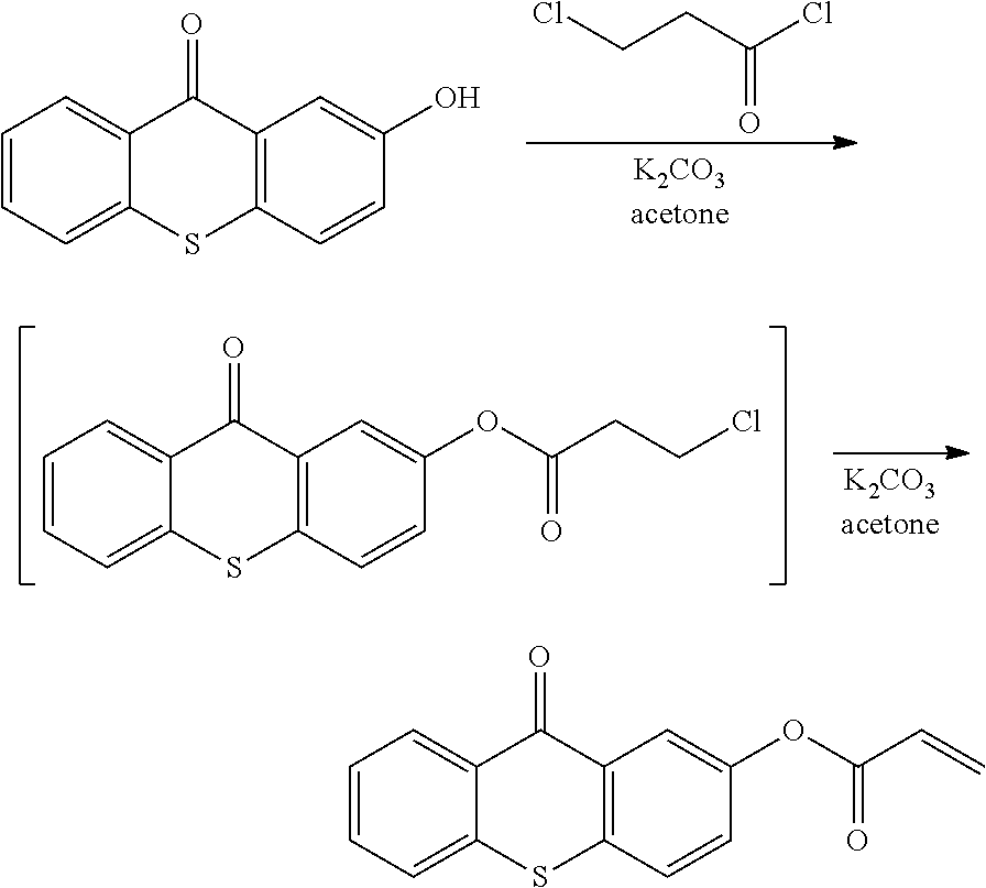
C1=CC=C2C(=C1)C(=O)C1=C(S2)C=CC(O)=C1.C(CC(Cl)=O)Cl.C1=CC=C2C(=C1)C(=O)C1=C(S2)C=CC(OC(CCCl)=O)=C1.C1=CC=C2C(=C1)C(=O)C1=C(S2)C=CC(OC(C=C)=O)=C1
